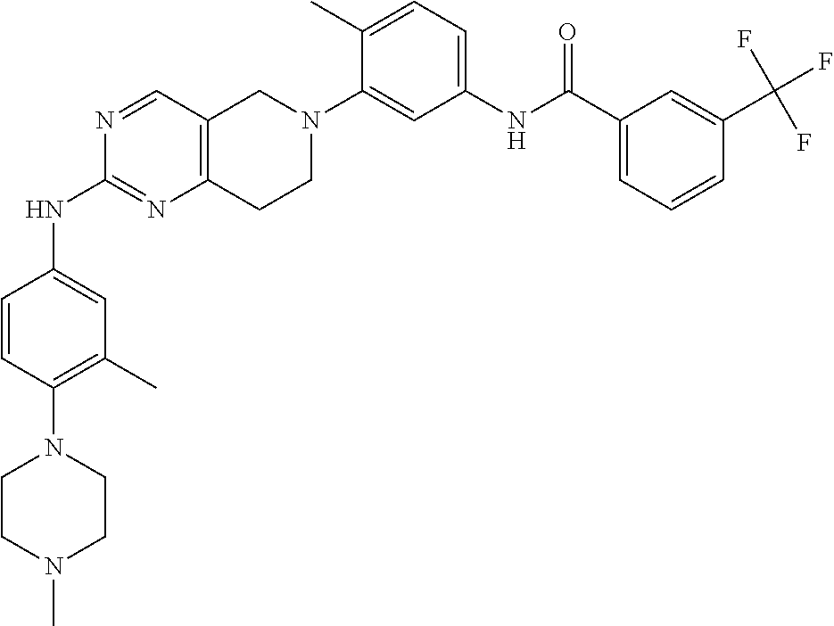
N1=CC2=C(N=C1NC1=CC(C)=C(N3CCN(C)CC3)C=C1)CCN(C1=CC(NC(C3=CC=CC(C(F)(F)F)=C3)=O)=CC=C1C)C2
